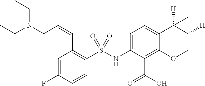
C1(NS(C2=C(C=CCN(CC)CC)C=C(F)C=C2)(=O)=O)=CC=C2C(=C1C(=O)O)OCC1([H])C2([H])C1
